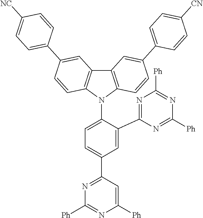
C1=C(C2=NC([Ph])=NC([Ph])=N2)C(N2C3=C(C4=C2C=CC(C2=CC=C([NC])C=C2)=C4)C=C(C2=CC=C([CN])C=C2)C=C3)=CC=C1C1=NC([Ph])=NC([Ph])=C1
